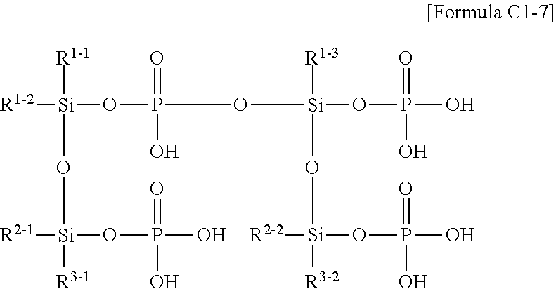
[R1-1][Si]([R1-2])(OP(O[Si](OP(=O)(O)O)([R1-3])O[Si]([R2-2])(OP(O)(=O)O)[R3-2])(=O)O)O[Si]([R2-1])(OP(O)(=O)O)[R3-1]
